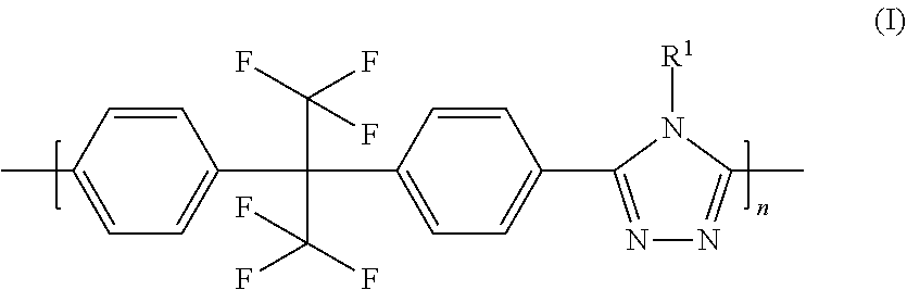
C1=CC(C)=CC=C1C(C1=CC=C(C2=NN=C(C)N2[R1])C=C1)(C(F)(F)F)C(F)(F)F
